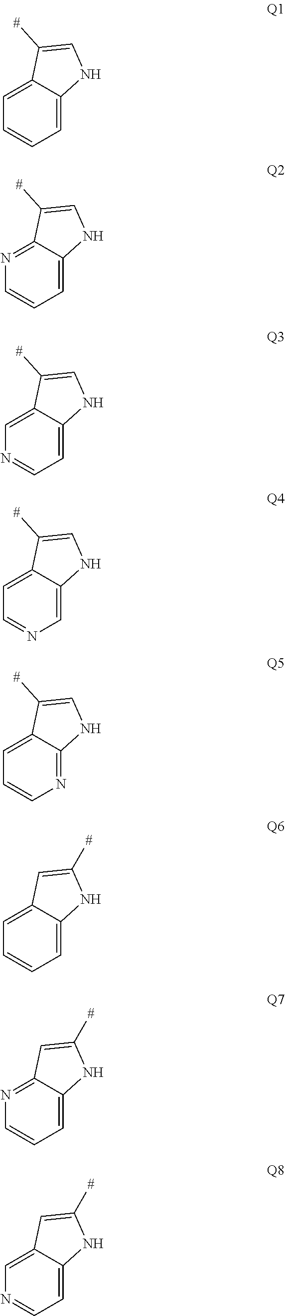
C1=C2C(=CC=C1)C([#])=CN2.C1=C2C(=NC=C1)C([#])=CN2.C1=C2C(=CN=C1)C([#])=CN2.C1=C2C(=CC=N1)C([#])=CN2.N1=C2C(=CC=C1)C([#])=CN2.C1=C2C(=CC=C1)C=C([#])N2.C1=C2C(=NC=C1)C=C([#])N2.C1=C2C(=CN=C1)C=C([#])N2
